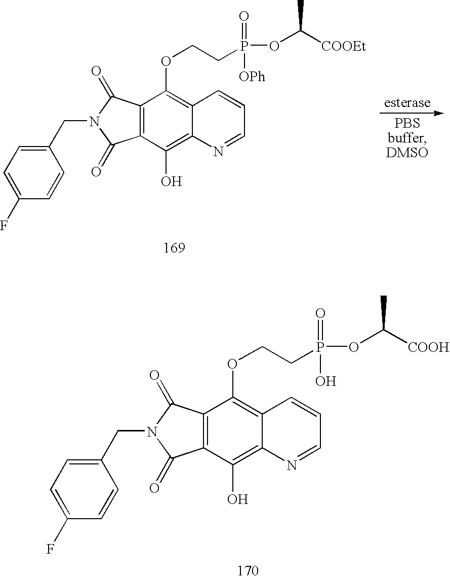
C1(F)=CC=C(CN2C(=O)C3=C(C2=O)C(OCCP(OC([COOEt])C)(=O)[OPh])=C2C(=C3O)N=CC=C2)C=C1.C1(F)=CC=C(CN2C(=O)C3=C(C2=O)C(OCCP(OC([COOH])C)(=O)O)=C2C(=C3O)N=CC=C2)C=C1
